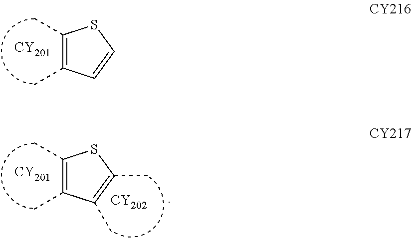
C1(C)=C(C)C=CS1.[CY201].C1(C)=C(C)C(C)=C(C)S1.[CY201].[CY202]
